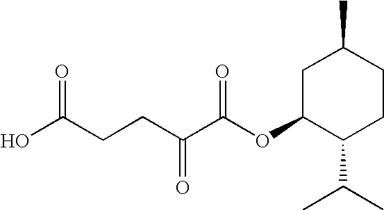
OC(CCC(C(OC1C(C(C)C)CCC(C)C1)=O)=O)=O
